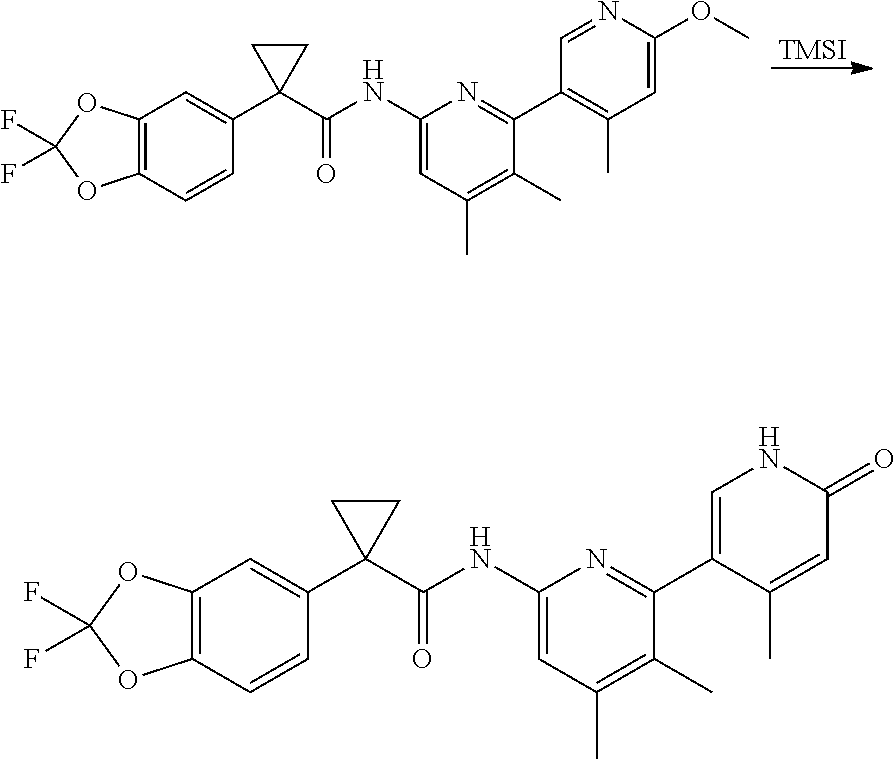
[TMSI].C12=C(C=CC(C3(C(NC4=CC(C)=C(C)C(C5=C(C)C=C(OC)N=C5)=N4)=O)CC3)=C1)OC(F)(F)O2.C12=C(C=CC(C3(C(NC4=CC(C)=C(C)C(C5=CNC(=O)C=C5C)=N4)=O)CC3)=C1)OC(F)(F)O2
